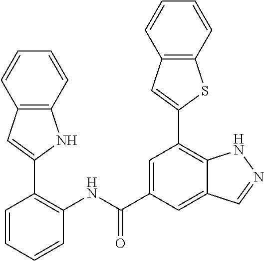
C1=C(C(NC2=C(C3=CC4=C(N3)C=CC=C4)C=CC=C2)=O)C=C2C(=C1C1=CC3=C(S1)C=CC=C3)NN=C2
